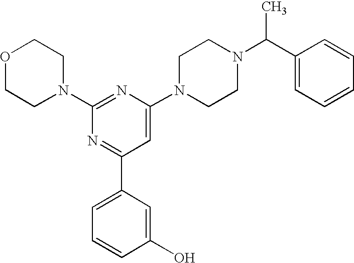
C1(N2CCOCC2)=NC(N2CCN(C(C3=CC=CC=C3)C)CC2)=CC(C2=CC=CC(O)=C2)=N1
